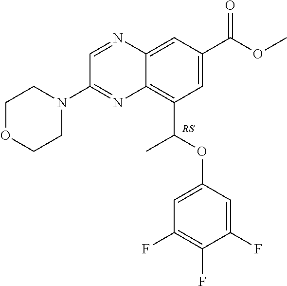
C1OCCN(C2=NC3=C(C(OC4=CC(F)=C(F)C(F)=C4)C)C=C(C(OC)=O)C=C3N=C2)C1
